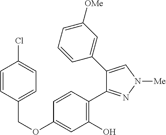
C(OC1=CC(O)=C(C2=NN([Me])C=C2C2=CC([OMe])=CC=C2)C=C1)C1=CC=C(Cl)C=C1
